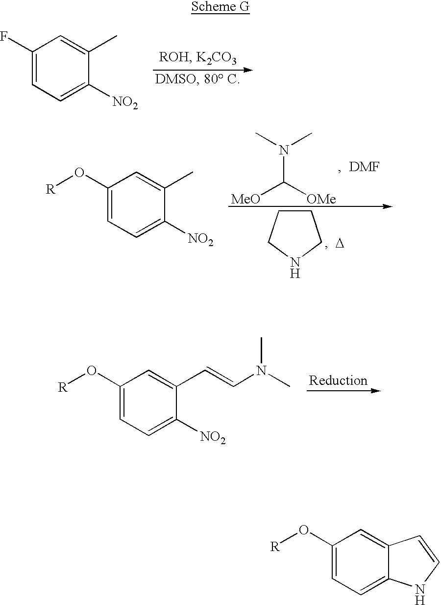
C1(F)=CC=C([NO2])C(C)=C1.C1(O[R])=CC=C([NO2])C(C)=C1.C1CCNC1.[D].N(C([MeO])[OMe])(C)C.[DMF].C1(O[R])=CC=C([NO2])C(C=CN(C)C)=C1.C1(O[R])=CC=C2C(=C1)C=CN2
